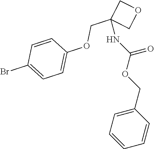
O(CC1(NC(OCC2=CC=CC=C2)=O)COC1)C1=CC=C(Br)C=C1
